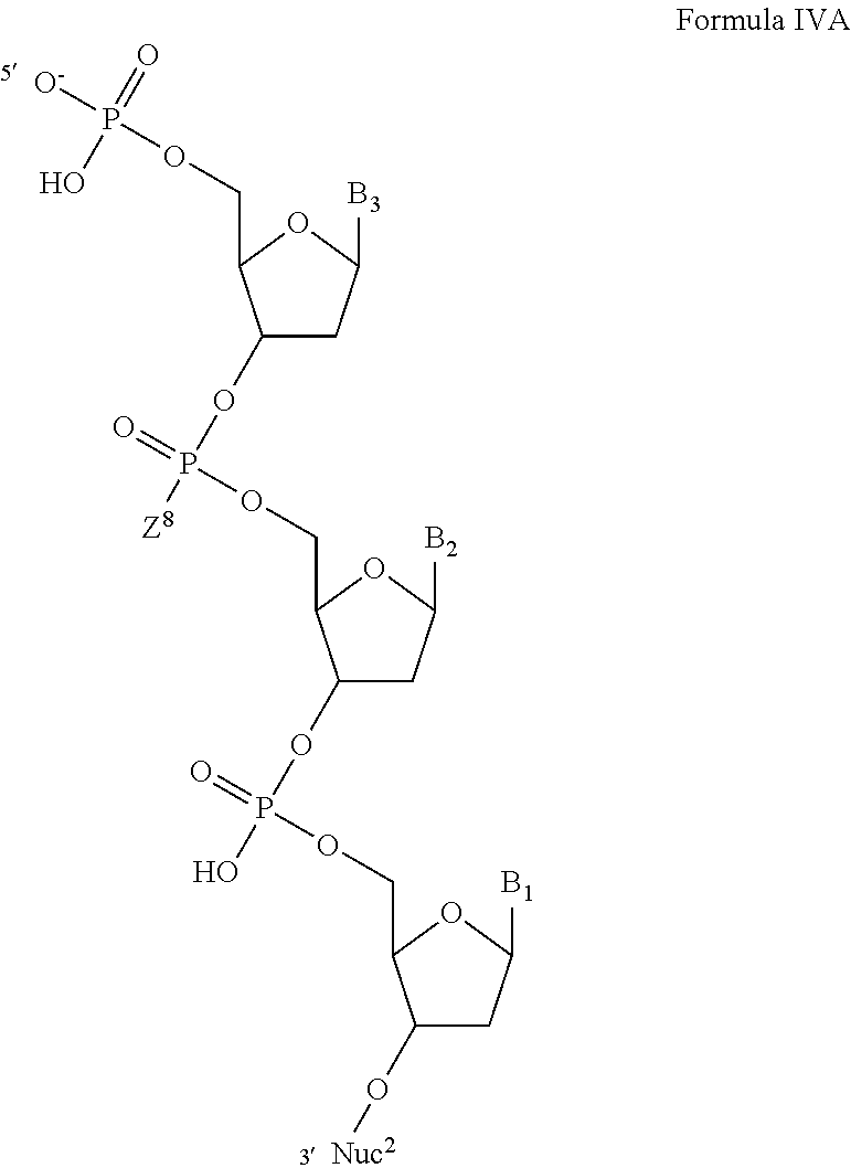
C1(OP(=O)(OCC2C(OP(O)(=O)OCC3C(O[Nuc2])CC([B1])O3)CC([B2])O2)[Z8])CC([B3])OC1COP([O-])(O)=O
